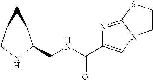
C12C(CNC1CNC(C1=CN3C(=N1)SC=C3)=O)C2
